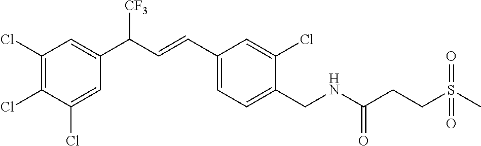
C1(CNC(=O)CCS(C)(=O)=O)=CC=C(C=CC(C2=CC(Cl)=C(Cl)C(Cl)=C2)[CF3])C=C1Cl
